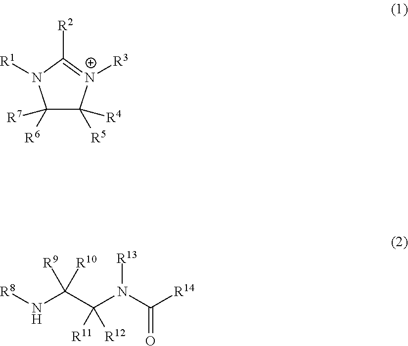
C1([R6])([R7])C([R5])([R4])[N+]([R3])=C([R2])N1[R1].[R8]NC(C(N(C([R14])=O)[R13])([R11])[R12])([R10])[R9]
